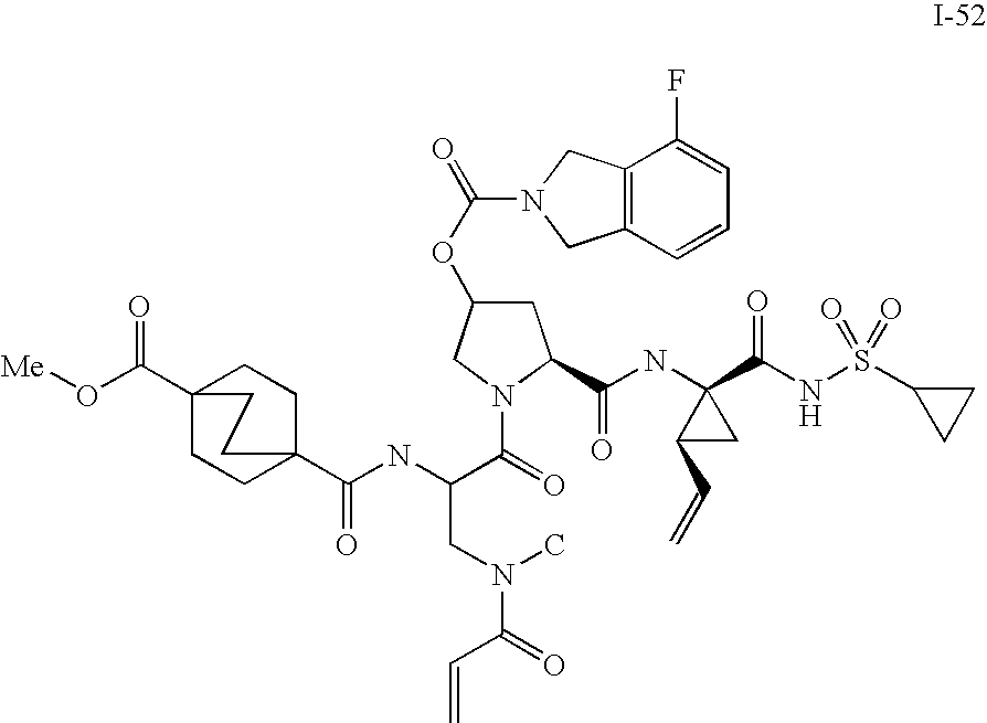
C1C(OC(=O)N2CC3=C(C2)C(F)=CC=C3)CN(C(=O)C(CN(C)C(C=C)=O)NC(C23CCC(C(O[Me])=O)(CC2)CC3)=O)C1C(NC1(C(NS(C2CC2)(=O)=O)=O)C(C=C)C1)=O
